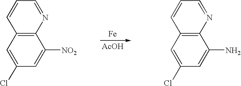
[Fe].[AcOH].C1=C(Cl)C=C([NO2])C2=C1C=CC=N2.C1=C(Cl)C=C(N)C2=C1C=CC=N2
